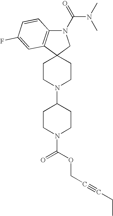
C1CN(C2CCN(C(OCC#CCC)=O)CC2)CCC12CN(C(N(C)C)=O)C1=C2C=C(F)C=C1
